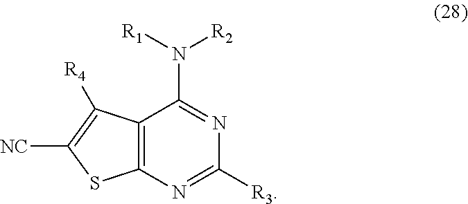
C12=C(N=C([R3])N=C1N([R2])[R1])SC([NC])=C2[R4]
